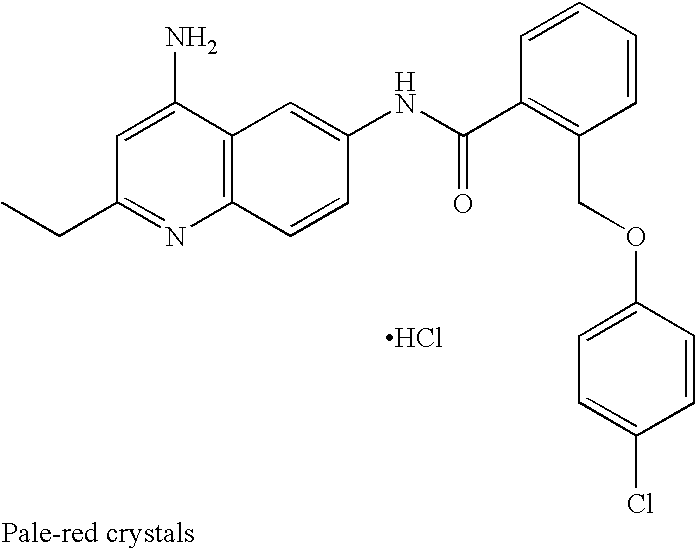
C(C1=NC2=C(C(N)=C1)C=C(NC(C1=C(COC3=CC=C(Cl)C=C3)C=CC=C1)=O)C=C2)C.Cl
